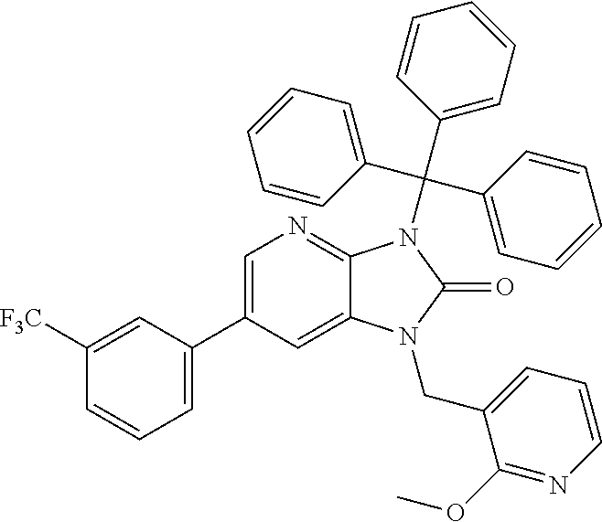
C1=C(C2=CC=CC([F3C])=C2)C=C2C(=N1)N(C(C1=CC=CC=C1)(C1=CC=CC=C1)C1=CC=CC=C1)C(=O)N2CC1=CC=CN=C1OC
